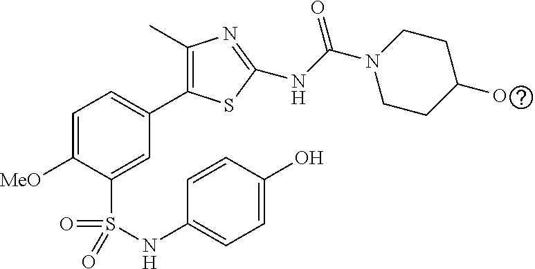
C1(C)=C(C2=CC=C([MeO])C(S(=O)(=O)NC3=CC=C(O)C=C3)=C2)SC(NC(N2CCC(O)CC2)=O)=N1
